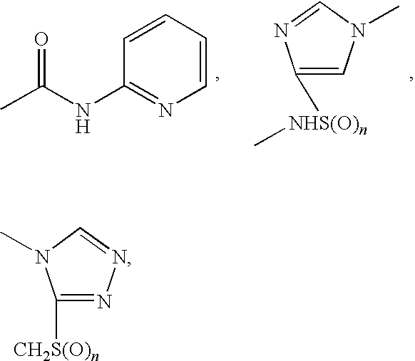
C1=CC(NC(C)=O)=NC=C1.C1([NHS(O)n]C)=CN(C)C=N1.C1([CH2S(O)n])=NN=CN1C
